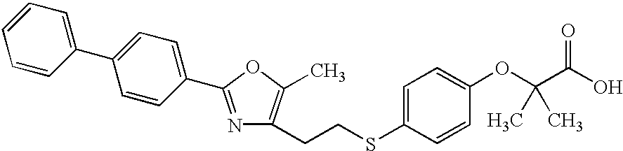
C1(C2=CC=CC=C2)=CC=C(C2=NC(CCSC3=CC=C(OC(C(O)=O)(C)C)C=C3)=C(C)O2)C=C1
